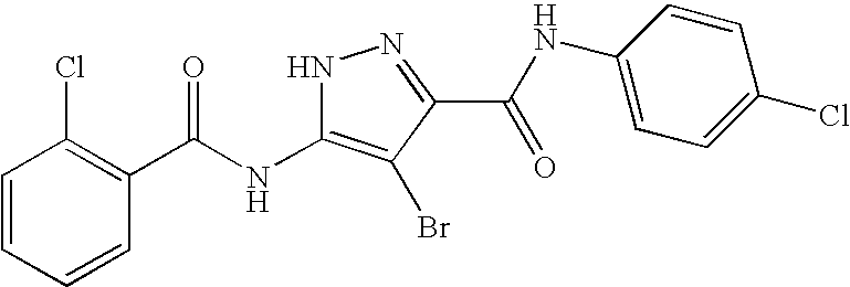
C1=CC=CC(C(NC2=C(Br)C(C(NC3=CC=C(Cl)C=C3)=O)=NN2)=O)=C1Cl
